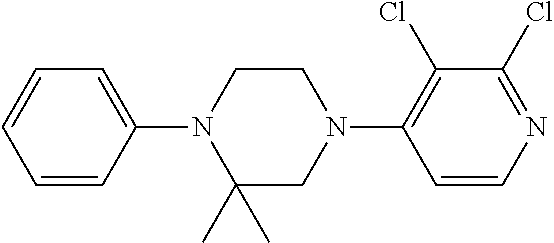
N1(C2=CC=CC=C2)C(C)(C)CN(C2=C(Cl)C(Cl)=NC=C2)CC1
